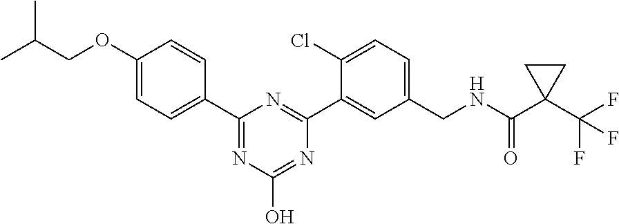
CC(COC1=CC=C(C2=NC(O)=NC(C3=CC(CNC(C4(C(F)(F)F)CC4)=O)=CC=C3Cl)=N2)C=C1)C
